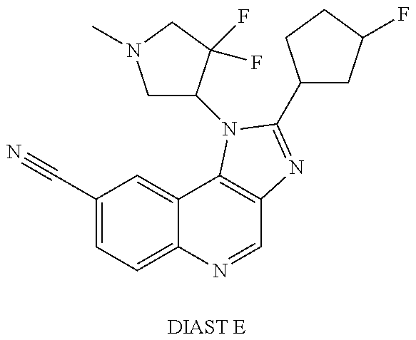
C1(C#N)=CC=C2C(=C1)C1=C(C=N2)N=C(C2CC(F)CC2)N1C1CN(C)CC1(F)F.[DIAST E]
